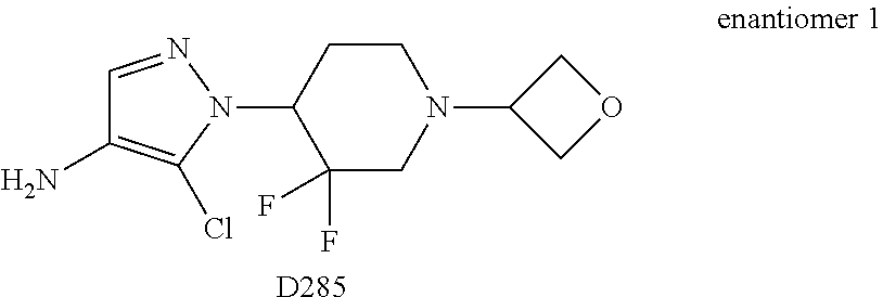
C1=NN(C2C(F)(F)CN(C3COC3)CC2)C(Cl)=C1N.[D285]
